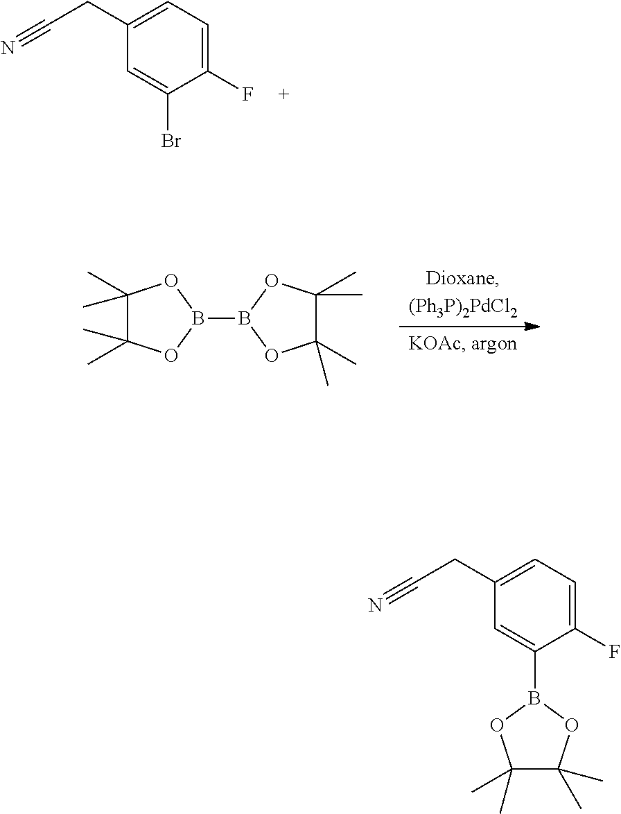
C1(CC#N)=CC=C(F)C(Br)=C1.C1(C)(C)C(C)(C)OB(B2OC(C)(C)C(C)(C)O2)O1.C1(CC#N)=CC=C(F)C(B2OC(C)(C)C(C)(C)O2)=C1
